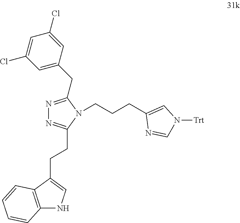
N1=C(CC2=CC(Cl)=CC(Cl)=C2)N(CCCC2=CN([Trt])C=N2)C(CCC2=CNC3=C2C=CC=C3)=N1
